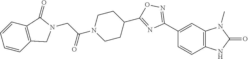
C1(C2=NOC(C3CCN(C(CN4C(=O)C5=C(C4)C=CC=C5)=O)CC3)=N2)=CC2=C(C=C1)NC(=O)N2C
